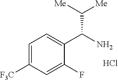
C1=C([F3C])C=C(F)C(C(N)C([Me])[Me])=C1.Cl
